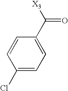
C1(Cl)=CC=C(C([X3])=O)C=C1
